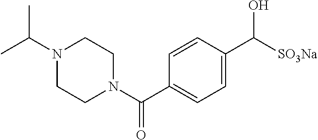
N1(C(C)C)CCN(C(C2=CC=C(C([SO3Na])O)C=C2)=O)CC1
